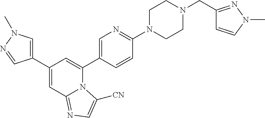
C1(C2=CN(C)N=C2)=CC2=NC=C([CN])N2C(C2=CN=C(N3CCN(CC4=NN(C)C=C4)CC3)C=C2)=C1
